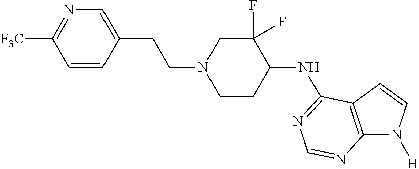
C1=CC(CCN2CCC(NC3=NC=NC4=C3C=CN4[H])C(F)(F)C2)=CN=C1[F3C]
